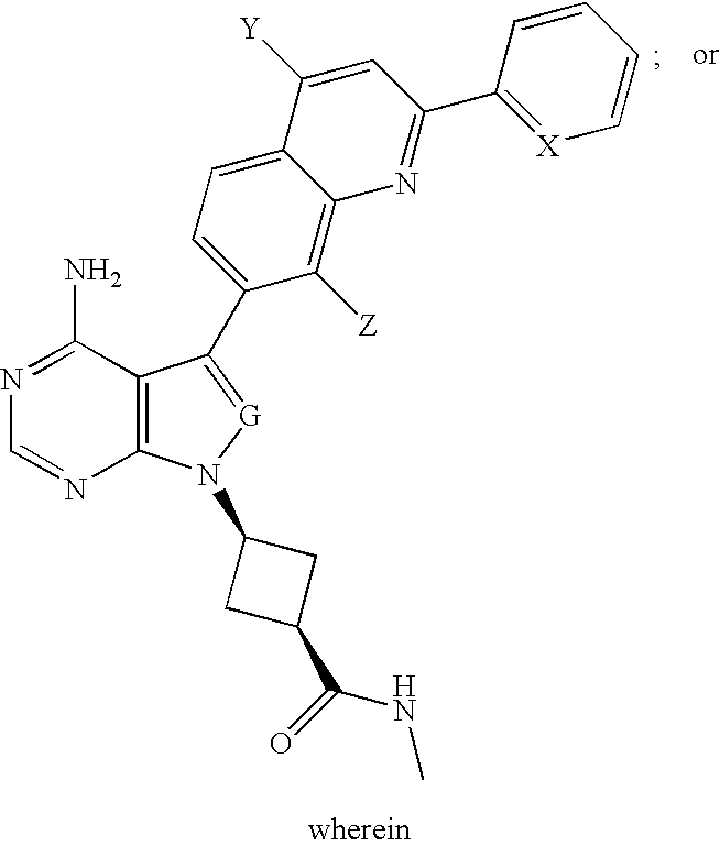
N1=C(N)C2=C(N=C1)N(C1CC(C(NC)=O)C1)[G]=C2C1=CC=C2C(=C1[Z])N=C(C1=[X]C=CC=C1)C=C2[Y]
